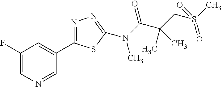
C1(F)=CN=CC(C2=NN=C(N(C(C(CS(C)(=O)=O)(C)C)=O)C)S2)=C1
